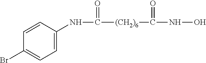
N(C([(CH2)6]C(NO)=O)=O)C1=CC=C(Br)C=C1
